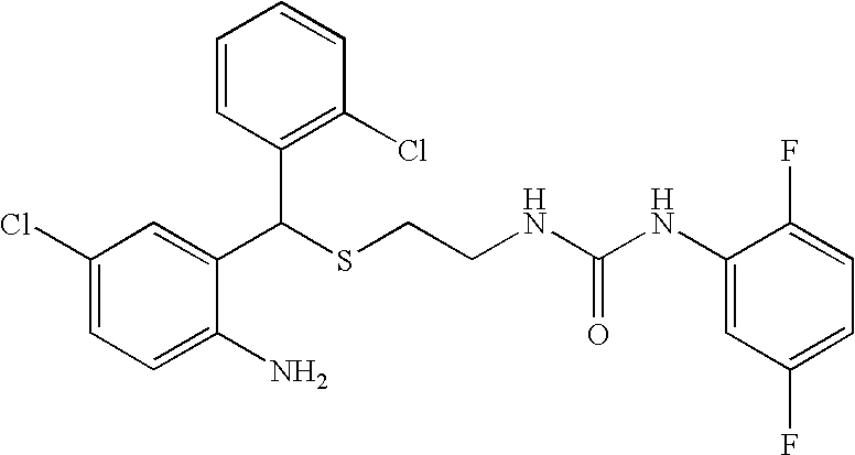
C1(C(SCCNC(NC2=CC(F)=CC=C2F)=O)C2=C(Cl)C=CC=C2)=CC(Cl)=CC=C1N
